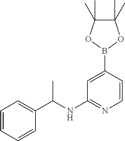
C1=CC=CC(C(NC2=NC=CC(B3OC(C)(C)C(C)(C)O3)=C2)C)=C1
